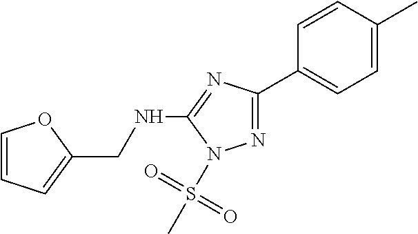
C1=CC=C(CNC2=NC(C3=CC=C(C)C=C3)=NN2S(C)(=O)=O)O1
